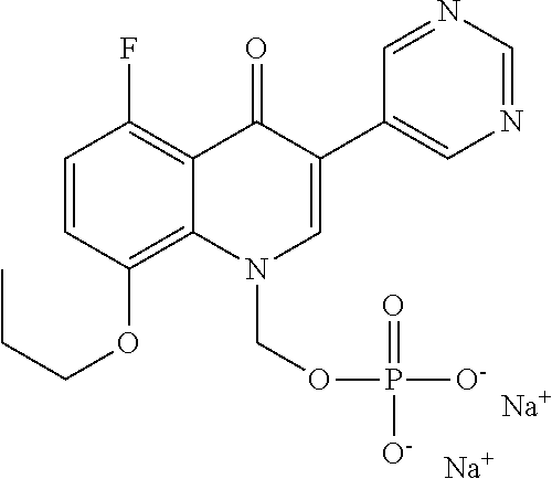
C1=CC(OCCC)=C2C(=C1F)C(=O)C(C1=CN=CN=C1)=CN2COP([O-])(=O)[O-].[Na].[Na]
